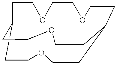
C12CCOCCC(CCOCCOCC1)CCOCC2
